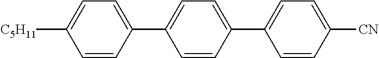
C1(C2=CC=C(C3=CC=C([C5H11])C=C3)C=C2)=CC=C([CN])C=C1
